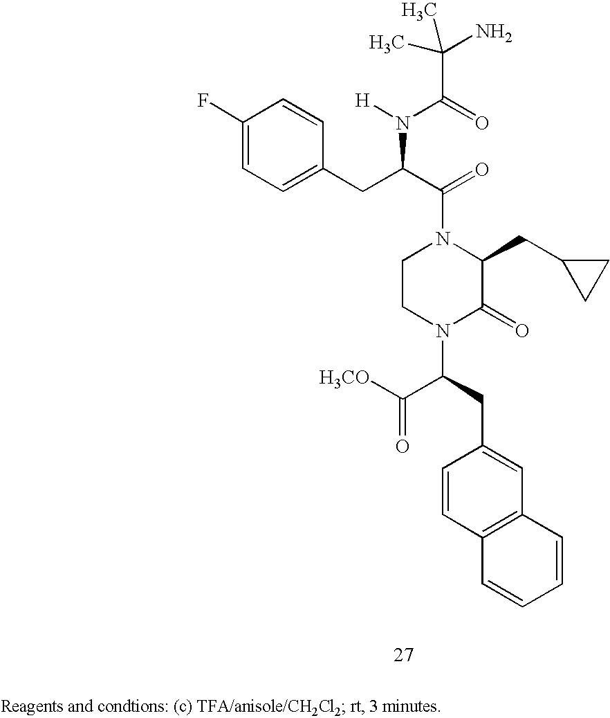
C(C(=O)[H3CO])(CC1=CC2=C(C=C1)C=CC=C2)N1C(=O)C(CC2CC2)N(C(=O)C(CC2=CC=C(F)C=C2)N(C(C(N)(C)C)=O)[H])CC1
